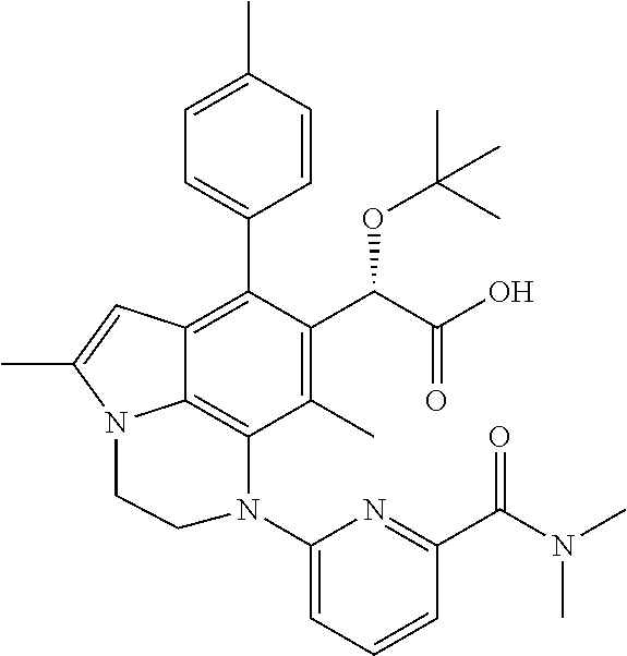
C1=C(C)C=CC(C2=C3C4=C(C(C)=C2C(C(O)=O)OC(C)(C)C)N(C2=CC=CC(C(=O)N(C)C)=N2)CCN4C(C)=C3)=C1
